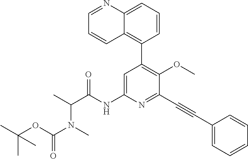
CC(OC(N(C)C(C)C(NC1=CC(C2=C3C(=CC=C2)N=CC=C3)=C(OC)C(C#CC2=CC=CC=C2)=N1)=O)=O)(C)C
